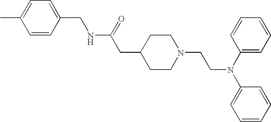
C1=CC(CNC(CC2CCN(CCN(C3=CC=CC=C3)C3=CC=CC=C3)CC2)=O)=CC=C1C
